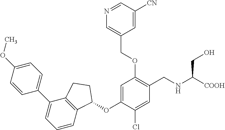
C1=CC(OC)=CC=C1C1=CC=CC2=C1CCC2OC1=CC(OCC2=CN=CC([CN])=C2)=C(CNC(CO)[COOH])C=C1Cl
